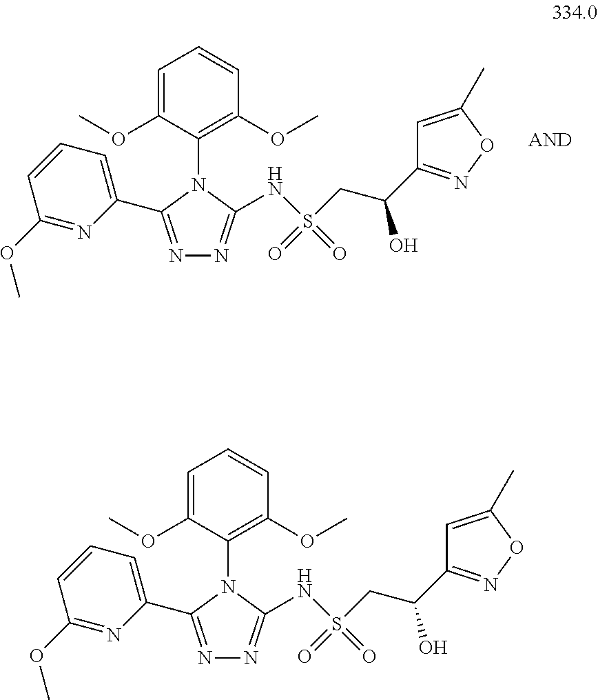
N1=C(C2=CC=CC(OC)=N2)N(C2=C(OC)C=CC=C2OC)C(NS(CC(O)C2=NOC(C)=C2)(=O)=O)=N1.N1=C(C2=CC=CC(OC)=N2)N(C2=C(OC)C=CC=C2OC)C(NS(CC(O)C2=NOC(C)=C2)(=O)=O)=N1
